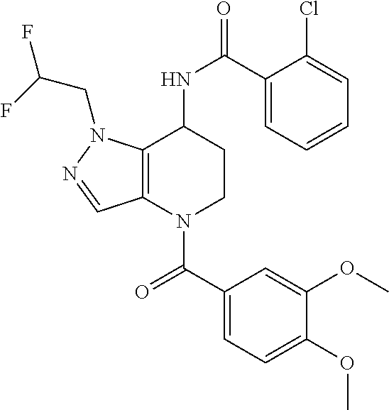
C(=O)(N1CCC(NC(=O)C2=CC=CC=C2Cl)C2=C1C=NN2CC(F)F)C1=CC=C(OC)C(OC)=C1
